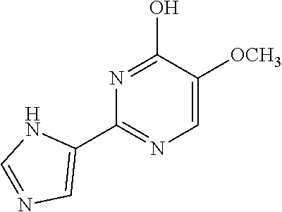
N1=C(O)C([OCH3])=CN=C1C1=CN=CN1
